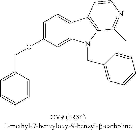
C1=CC(COC2=CC=C3C(=C2)N(CC2=CC=CC=C2)C2=C3C=CN=C2C)=CC=C1
